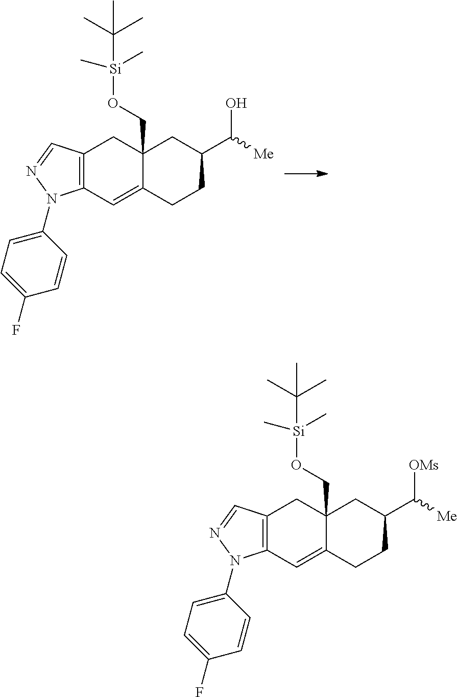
C12=C(C=C3C(CO[Si](C)(C)C(C)(C)C)(C1)CC(C([Me])O)CC3)N(C1=CC=C(F)C=C1)N=C2.C12=C(C=C3C(CO[Si](C)(C)C(C)(C)C)(C1)CC(C([Me])[OMs])CC3)N(C1=CC=C(F)C=C1)N=C2
